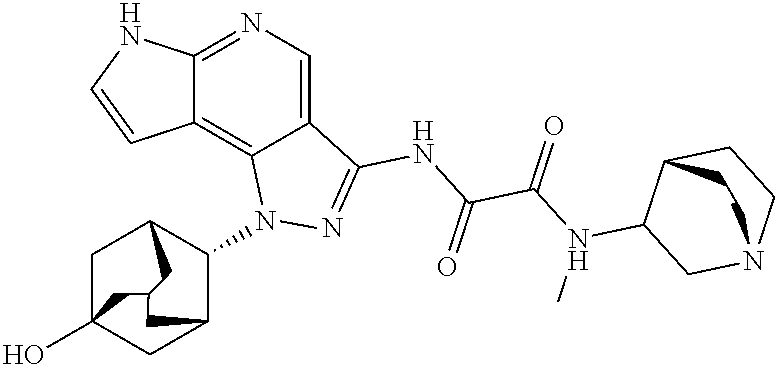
C12=NC=C3C(=C1C=CN2)N(C1C2CC4(O)CC1CC(C4)C2)N=C3NC(C(N(C)C1CN2CCC1CC2)=O)=O
